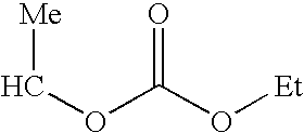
O(C(O[Et])=O)C[Me]
